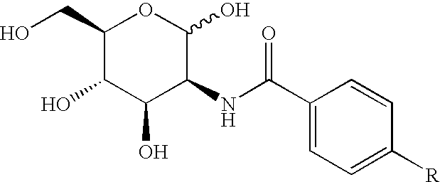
C1(CO)C(O)C(O)C(NC(C2=CC=C([R])C=C2)=O)C(O)O1
